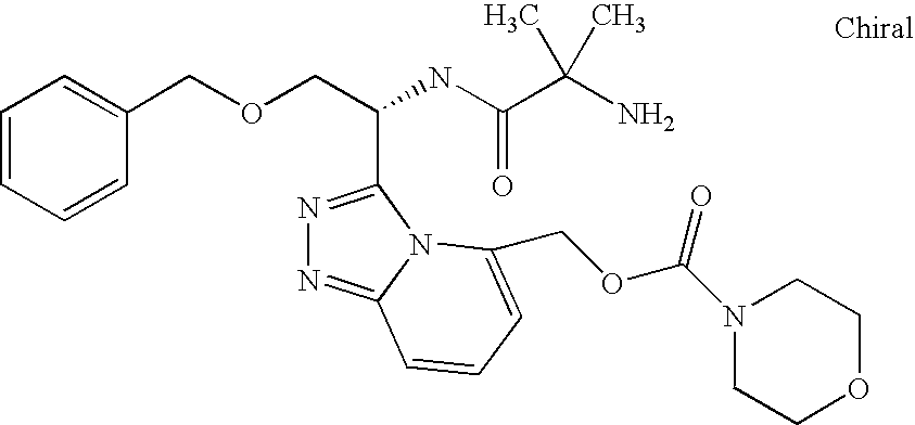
C(OCC(C1=NN=C2N1C(COC(N1CCOCC1)=O)=CC=C2)NC(=O)C(C)(N)C)C1=CC=CC=C1
